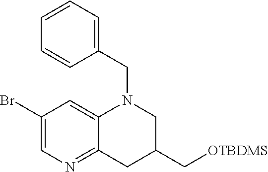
C1(Br)=CN=C2C(=C1)N(CC1=CC=CC=C1)CC(C[OTBDMS])C2
